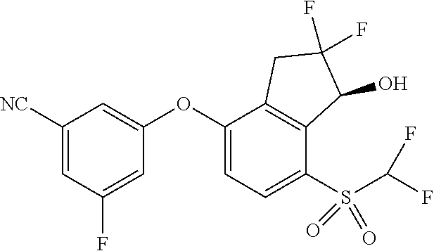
C1([NC])=CC(F)=CC(OC2=CC=C(S(=O)(C(F)F)=O)C3=C2CC(F)(F)C3O)=C1
